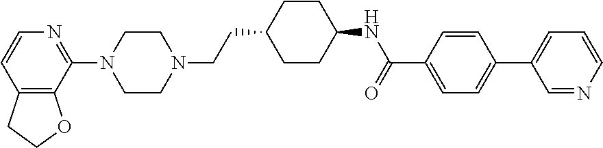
C12=C(C(N3CCN(CCC4CCC(NC(=O)C5=CC=C(C6=CC=CN=C6)C=C5)CC4)CC3)=NC=C1)OCC2
